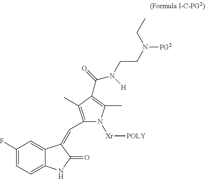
C1(F)=CC=C2C(=C1)C(=CC1=C(C)C(C(=O)N([H])CCN([PG2])CC)=C(C)N1[Xr][POLY])C(=O)N2
